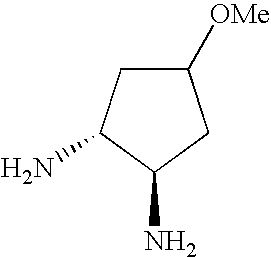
C1C([OMe])CC(N)C1N
